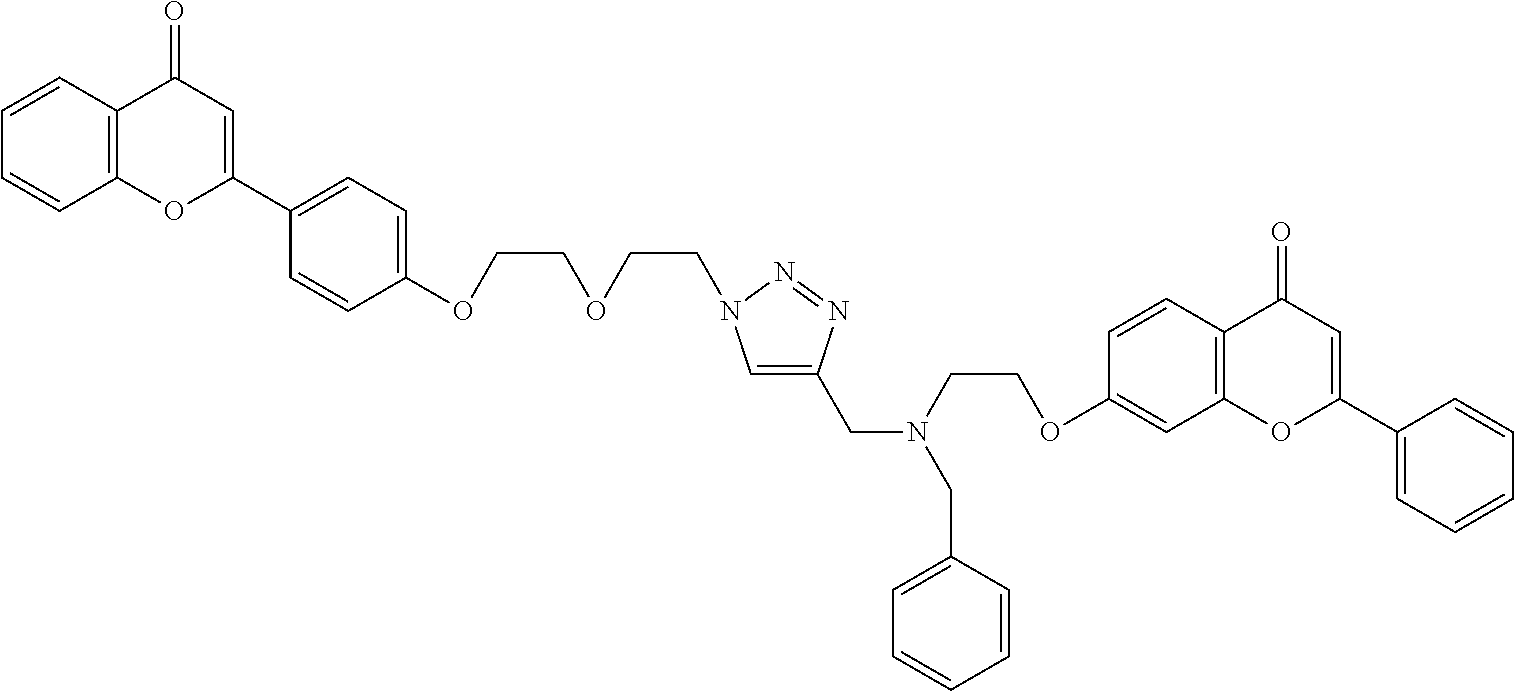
C(C1=CN(CCOCCOC2=CC=C(C3=CC(=O)C4=C(O3)C=CC=C4)C=C2)N=N1)N(CC1=CC=CC=C1)CCOC1=CC2=C(C=C1)C(=O)C=C(C1=CC=CC=C1)O2
